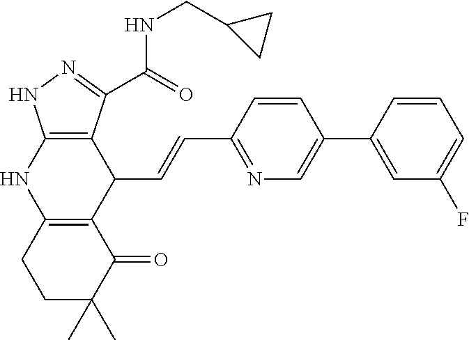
C1(C2=CC(F)=CC=C2)=CN=C(C=CC2C3=C(NC4=C2C(C(=O)NCC2CC2)=NN4)CCC(C)(C)C3=O)C=C1
